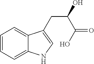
C1=CC=C2C(=C1)NC=C2CC(O)C(O)=O
